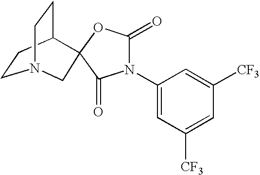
C1CC2CCN1CC21OC(=O)N(C2=CC([CF3])=CC([CF3])=C2)C1=O
